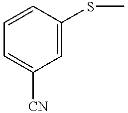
C1=C([CN])C=C(SC)C=C1
